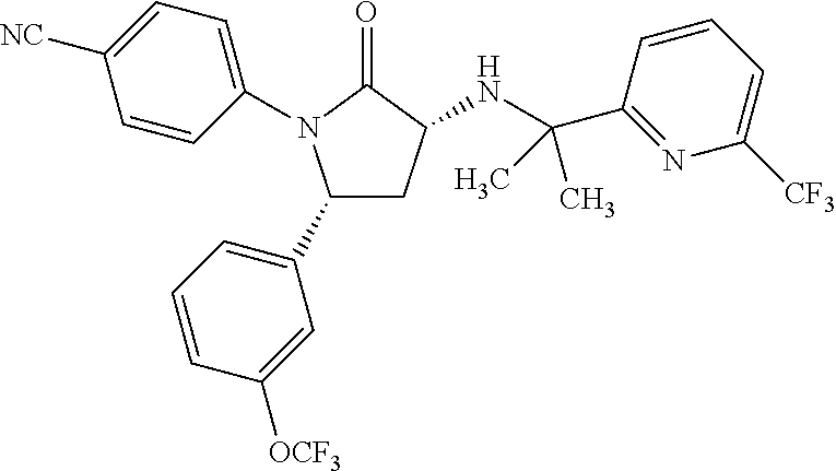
C1(C2=CC=CC([OCF3])=C2)CC(NC(C2=NC([CF3])=CC=C2)(C)C)C(=O)N1C1=CC=C([NC])C=C1
